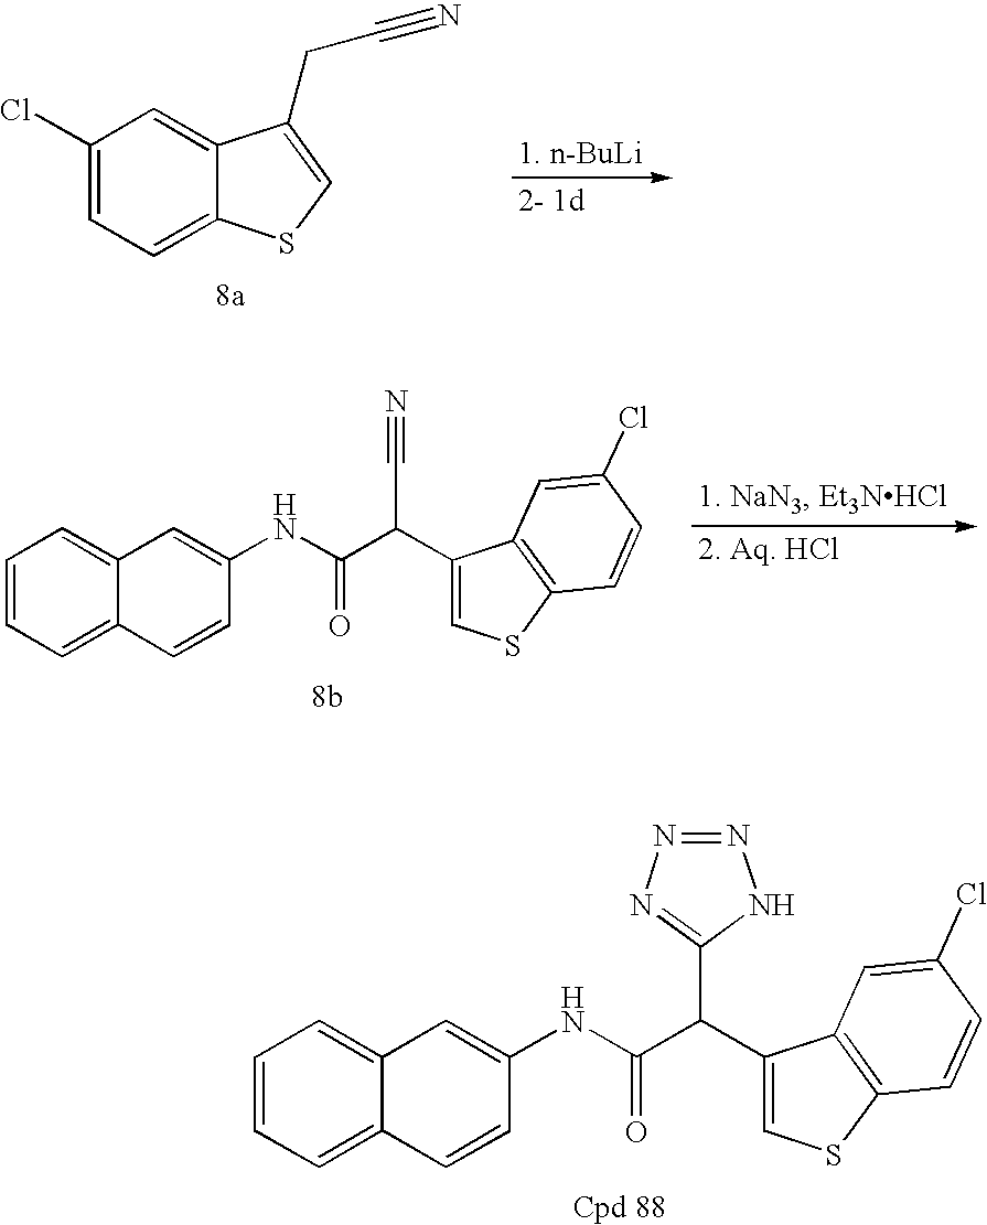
C12=CC=CC=C1C=CC(NC(C(C1=CSC3=C1C=C(Cl)C=C3)C#N)=O)=C2.C12=CC=CC=C1C=CC(NC(=O)C(C1=CSC3=C1C=C(Cl)C=C3)C1=NN=NN1)=C2.C1(Cl)=CC=C2C(=C1)C(CC#N)=CS2
